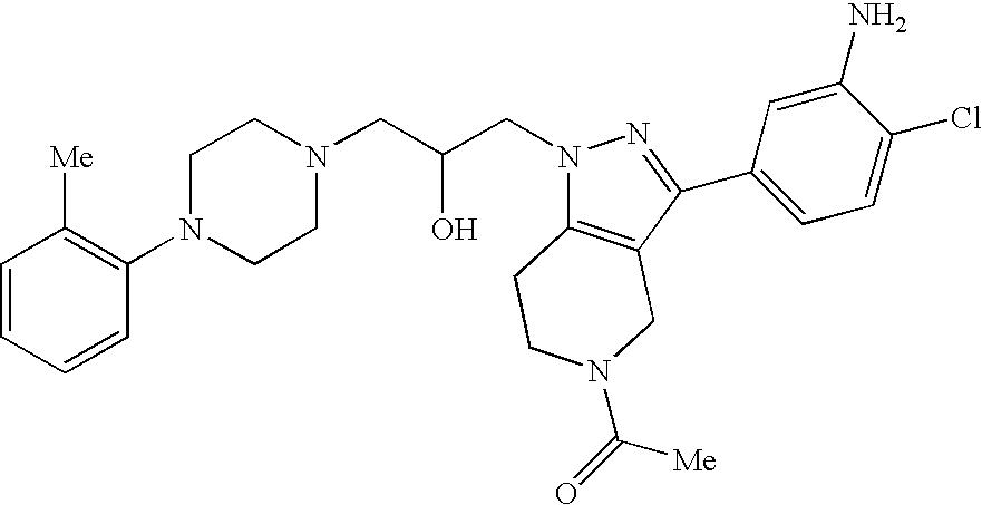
C1=CC=CC(N2CCN(CC(CN3C4=C(C(C5=CC=C(Cl)C(N)=C5)=N3)CN(C(=O)[Me])CC4)O)CC2)=C1[Me]
